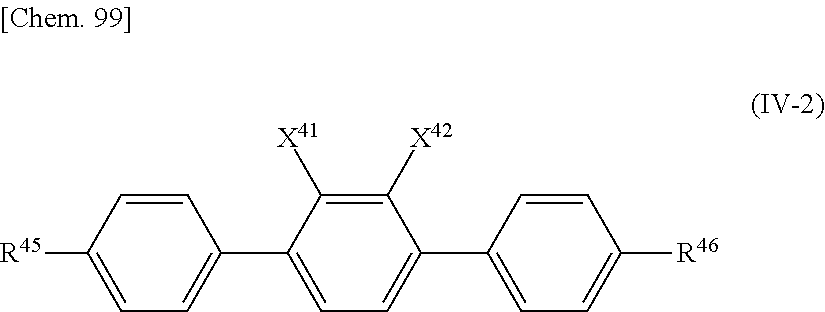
C1=C([R45])C=CC(C2=CC=C(C3=CC=C([R46])C=C3)C([X42])=C2[X41])=C1
